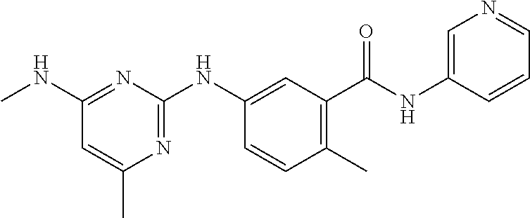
C1(NC)=NC(NC2=CC(C(NC3=CN=CC=C3)=O)=C(C)C=C2)=NC(C)=C1
